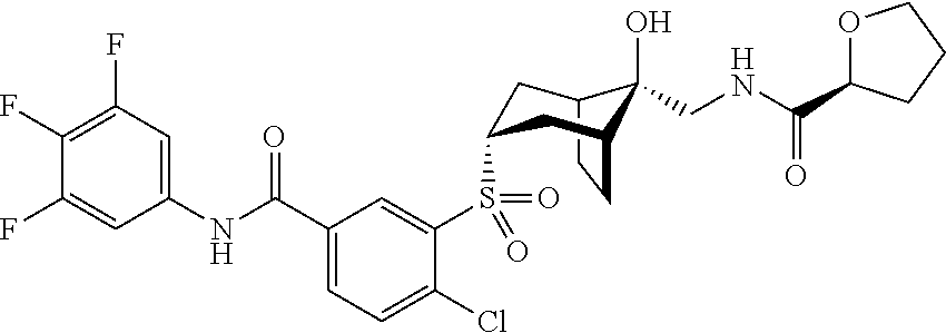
C12CCC(CC(S(C3=CC(C(NC4=CC(F)=C(F)C(F)=C4)=O)=CC=C3Cl)(=O)=O)C1)C2(O)CNC(=O)C1OCCC1
